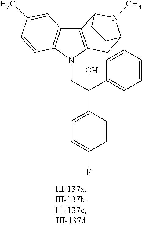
C12=C(N(CC(C3=CC=C(F)C=C3)(C3=CC=CC=C3)O)C3=C1C=C(C)C=C3)CC1N(C)C2CC1
